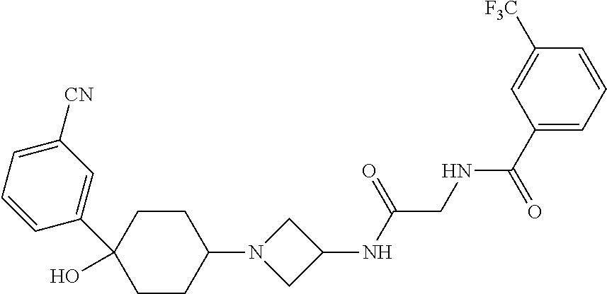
C1(C(=O)NCC(NC2CN(C3CCC(C4=CC([CN])=CC=C4)(O)CC3)C2)=O)=CC=CC([F3C])=C1
